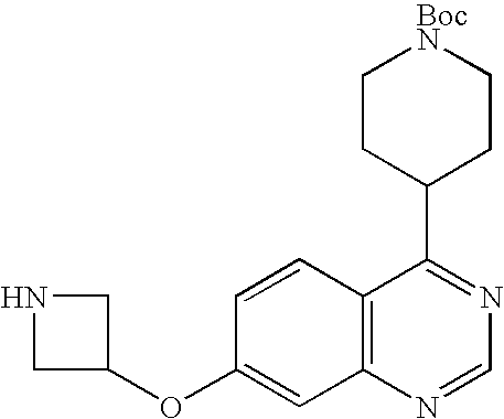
C12=C(N=CN=C1C1CC[BocN]CC1)C=C(OC1CNC1)C=C2
